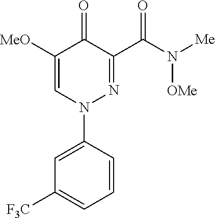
N1(C2=CC([F3C])=CC=C2)N=C(C(N([Me])[OMe])=O)C(=O)C([MeO])=C1
